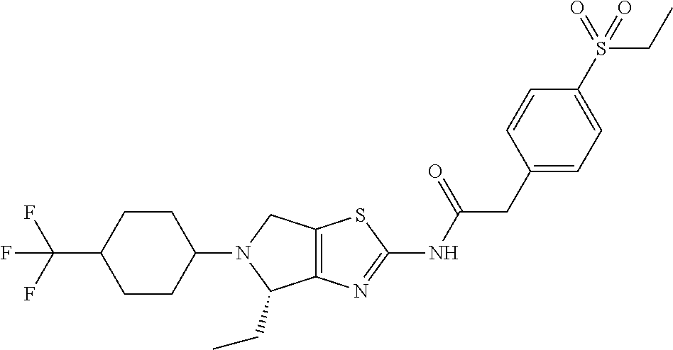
C1(N2C(CC)C3=C(C2)SC(NC(CC2=CC=C(S(CC)(=O)=O)C=C2)=O)=N3)CCC(C(F)(F)F)CC1
